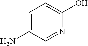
C1=C(N)C=NC(O)=C1
